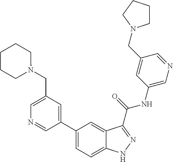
C1(CN2CCCCC2)=CN=CC(C2=CC=C3C(=C2)C(C(NC2=CN=CC(CN4CCCC4)=C2)=O)=NN3)=C1
